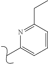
C1(C)=CC=CC(CC)=N1
